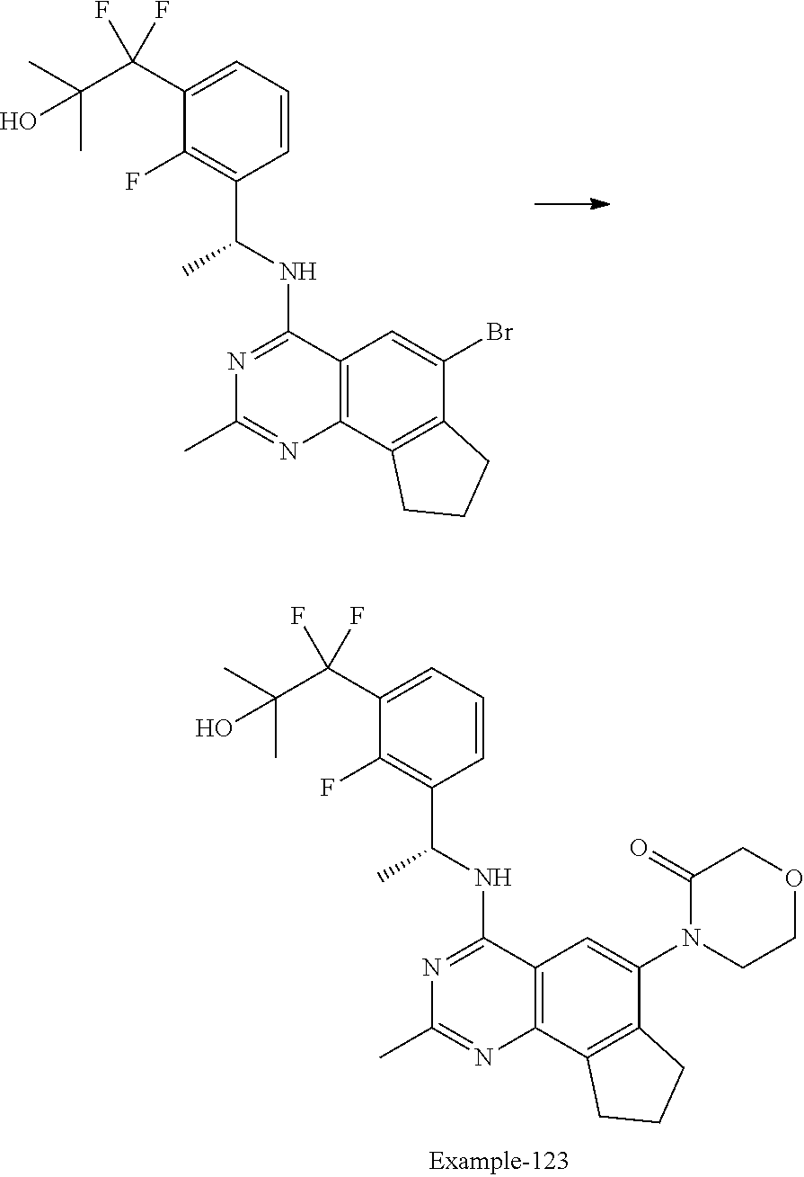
C1(C(C(C)(C)O)(F)F)=CC=CC(C(NC2=NC(C)=NC3=C2C=C(N2CCOCC2=O)C2=C3CCC2)C)=C1F.C1(C(C(C)(C)O)(F)F)=CC=CC(C(NC2=NC(C)=NC3=C2C=C(Br)C2=C3CCC2)C)=C1F
